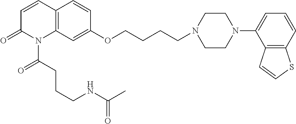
C12=C(C=C(OCCCCN3CCN(C4=CC=CC5=C4C=CS5)CC3)C=C1)N(C(CCCNC(=O)C)=O)C(=O)C=C2
